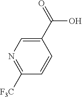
C1(C(=O)O)=CN=C([F3C])C=C1
